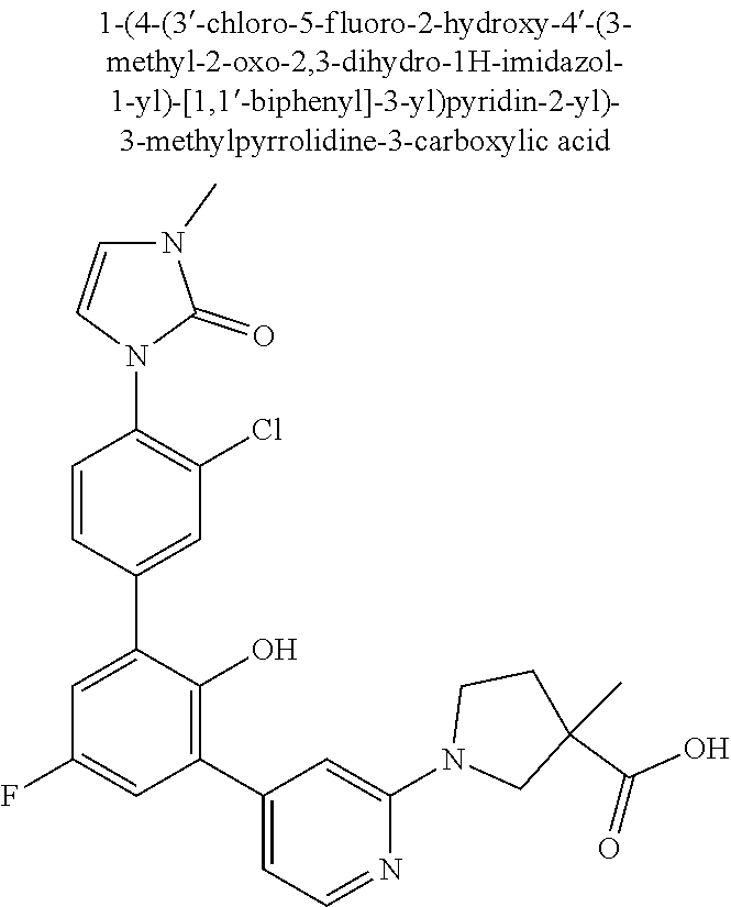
C1(C(O)=O)(C)CN(C2=CC(C3=C(O)C(C4=CC(Cl)=C(N5C=CN(C)C5=O)C=C4)=CC(F)=C3)=CC=N2)CC1
